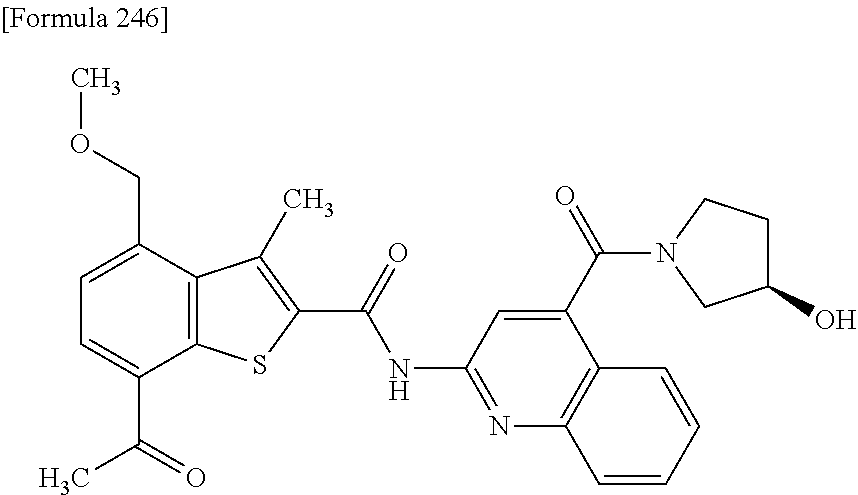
C1=C(C(=O)C)C2=C(C(COC)=C1)C(C)=C(C(=O)NC1=NC3=C(C(C(N4CC(O)CC4)=O)=C1)C=CC=C3)S2
